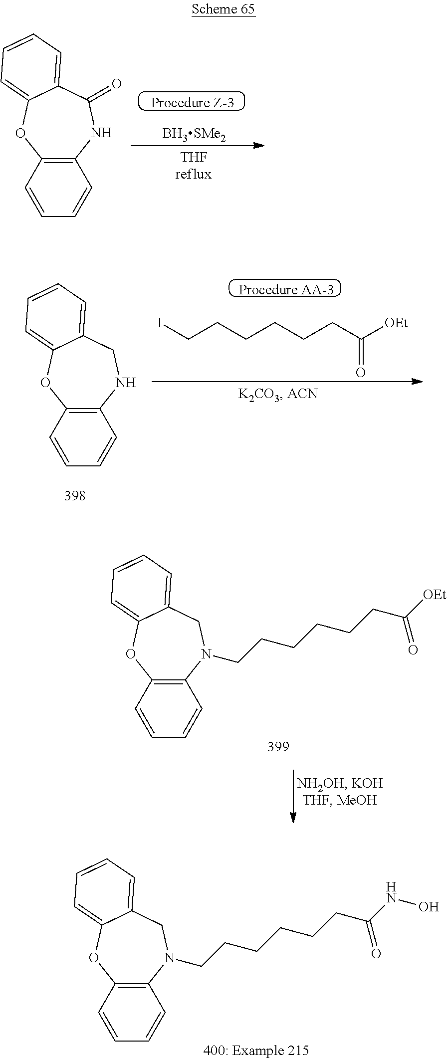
C1=CC2=C(C=C1)OC1=CC=CC=C1CN2CCCCCCC(NO)=O.C1=CC2=C(C=C1)OC1=CC=CC=C1CN2CCCCCCC([OEt])=O.[BH3SMe2].C1=CC2=C(C=C1)OC1=CC=CC=C1C(=O)N2.C(CCCCCC([OEt])=O)I.C1=CC2=C(C=C1)OC1=CC=CC=C1CN2
